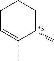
C1C=C(C)C(C)CC1
